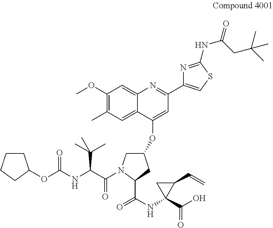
C1CCCC1OC(NC(C(=O)N1CC(OC2=CC(C3=CSC(NC(=O)CC(C)(C)C)=N3)=NC3=CC(OC)=C(C)C=C23)CC1C(NC1(C(O)=O)C(C=C)C1)=O)C(C)(C)C)=O
